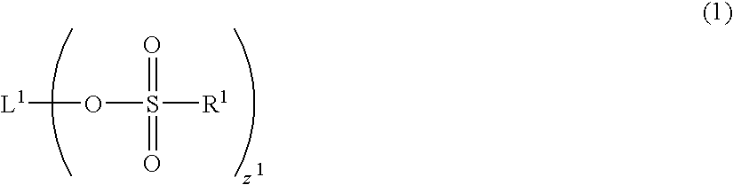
[L1]OS([R1])(=O)=O
